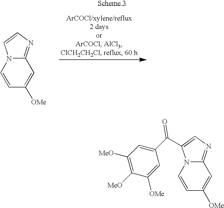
C12=NC=CN1C=CC([OMe])=C2.C12=NC=C(C(=O)C3=CC([MeO])=C([MeO])C([OMe])=C3)N1C=CC([OMe])=C2
